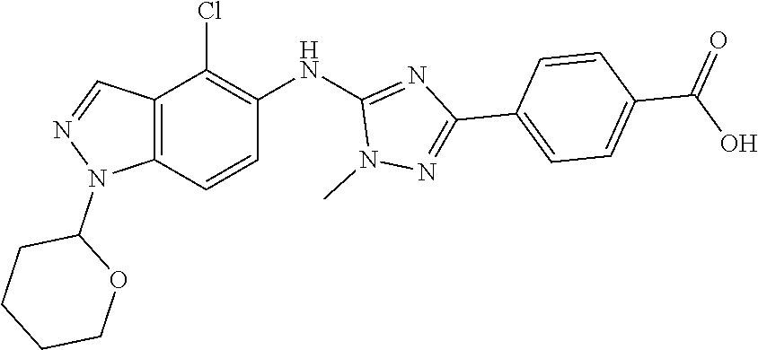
C12=C(C=CC(NC3=NC(C4=CC=C(C(O)=O)C=C4)=NN3C)=C1Cl)N(C1CCCCO1)N=C2
